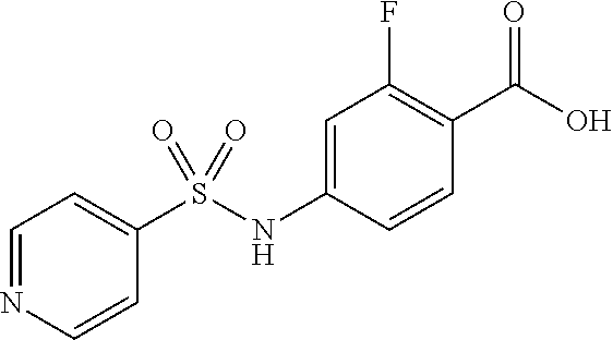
C1=NC=CC(S(NC2=CC(F)=C(C(O)=O)C=C2)(=O)=O)=C1
